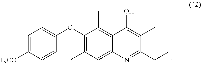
O(C1=C(C)C=C2C(=C1C)C(O)=C(C)C(CC)=N2)C1=CC=C([F3CO])C=C1
